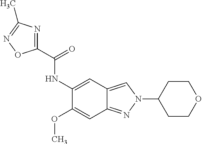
C1(C(=O)NC2=CC3=CN(C4CCOCC4)N=C3C=C2OC)=NC(C)=NO1
